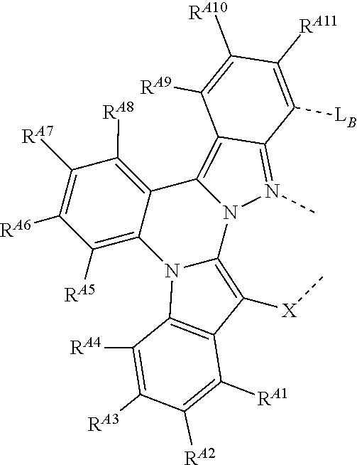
N12N(C)=C3C(=C1C1=C([RA8])C([RA7])=C([RA6])C([RA5])=C1N1C2=C([X]C)C2=C1C([RA4])=C([RA3])C([RA2])=C2[RA1])C([RA9])=C([RA10])C([RA11])=C3[LB]
